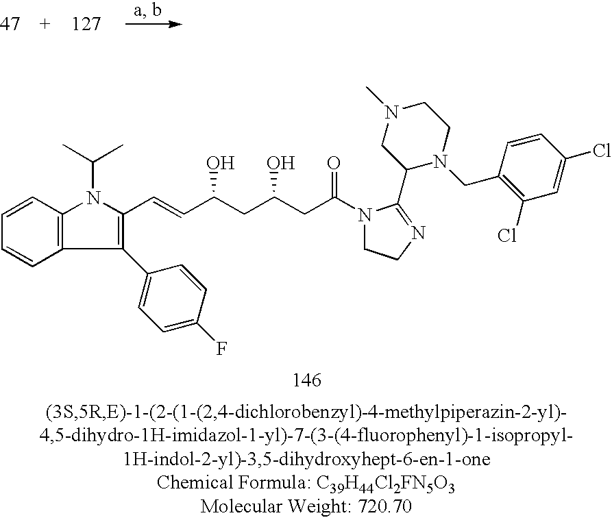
C1=CC2=C(C=C1)C(C1=CC=C(F)C=C1)=C(C=CC(CC(CC(=O)N1CCN=C1C1N(CC3=C(Cl)C=C(Cl)C=C3)CCN(C)C1)O)O)N2C(C)C
